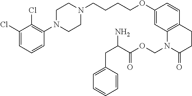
C1(Cl)=CC=CC(N2CCN(CCCCOC3=CC4=C(C=C3)CCC(=O)N4COC(C(CC3=CC=CC=C3)N)=O)CC2)=C1Cl
